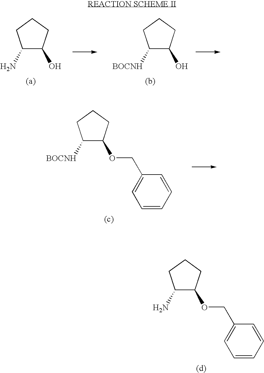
C1(N)C(O)CCC1.C1([BOCNH])C(O)CCC1.C1(N)C(OCC2=CC=CC=C2)CCC1.C1([BOCNH])C(OCC2=CC=CC=C2)CCC1
